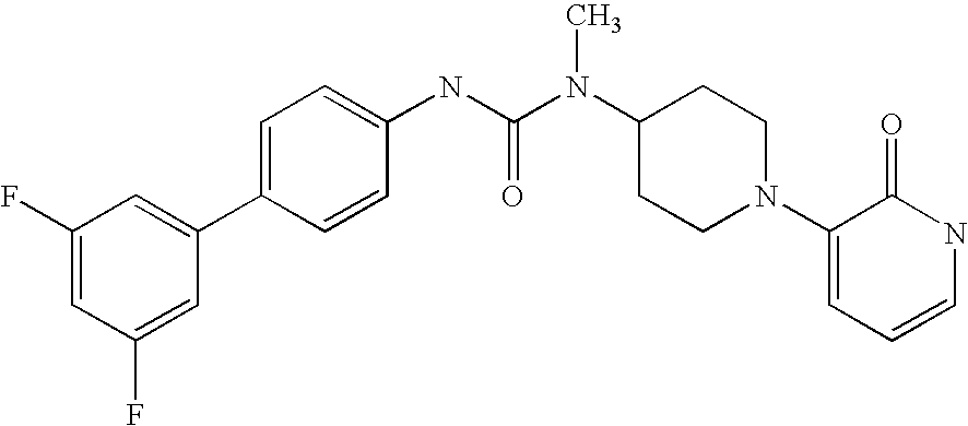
C1(F)=CC(F)=CC(C2=CC=C(NC(N(C3CCN(C4=CC=CNC4=O)CC3)C)=O)C=C2)=C1
